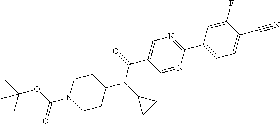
CC(OC(N1CCC(N(C2CC2)C(=O)C2=CN=C(C3=CC=C(C#N)C(F)=C3)N=C2)CC1)=O)(C)C
